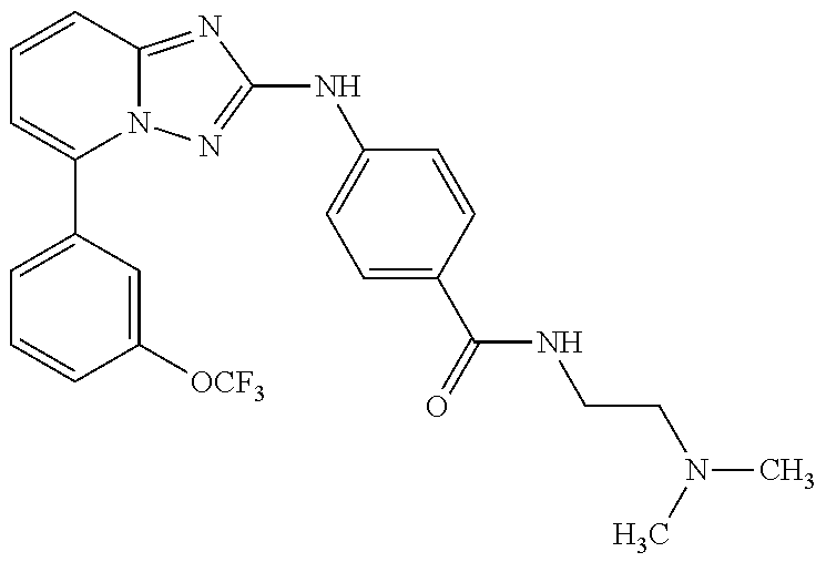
C1=C(C2=CC=CC3=NC(NC4=CC=C(C(=O)NCCN(C)C)C=C4)=NN23)C=C([OCF3])C=C1
